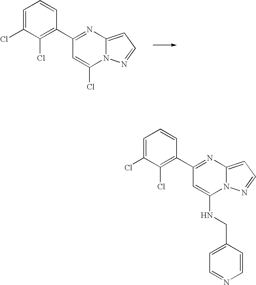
C1(C2=C(Cl)C(Cl)=CC=C2)=NC2=CC=NN2C(Cl)=C1.C1(C2=C(Cl)C(Cl)=CC=C2)=NC2=CC=NN2C(NCC2=CC=NC=C2)=C1
